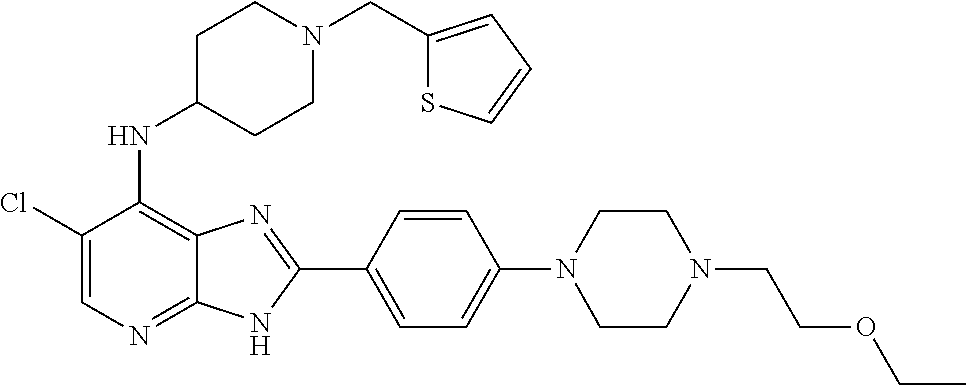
C1(Cl)=CN=C2C(=C1NC1CCN(CC3=CC=CS3)CC1)N=C(C1=CC=C(N3CCN(CCOCC)CC3)C=C1)N2
